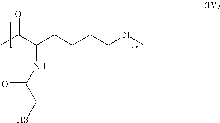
CC(C(CCCCNC)NC(=O)CS)=O
